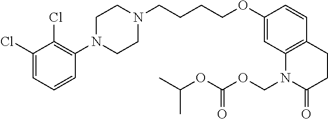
C1(Cl)=CC=CC(N2CCN(CCCCOC3=CC4=C(C=C3)CCC(=O)N4COC(OC(C)C)=O)CC2)=C1Cl
